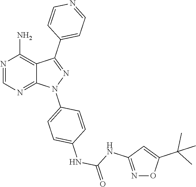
N1=CN=C2C(=C1N)C(C1=CC=NC=C1)=NN2C1=CC=C(NC(=O)NC2=NOC(C(C)(C)C)=C2)C=C1
